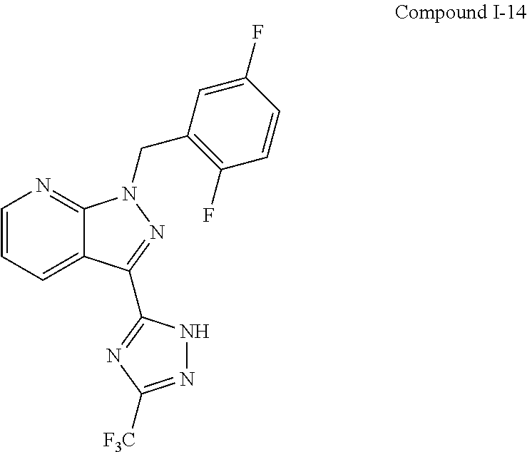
C1=CC=C2C(=N1)N(CC1=C(F)C=CC(F)=C1)N=C2C1=NC([F3C])=NN1
